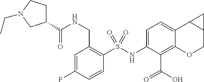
C1(NS(C2=C(CNC(C3CCN(CC)C3)=O)C=C(F)C=C2)(=O)=O)=CC=C2C(=C1C(O)=O)OCC1C2C1
